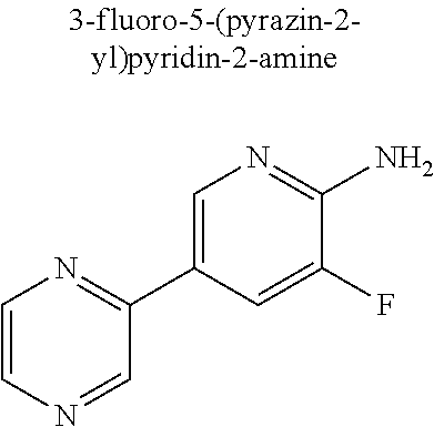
C1=CN=CC(C2=CN=C(N)C(F)=C2)=N1
